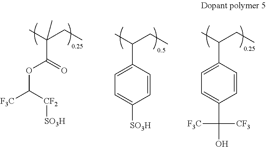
CC(CC)(C(=O)OC([F3C])[CF2][SO3H])C.CC(CC)C1=CC=C([SO3H])C=C1.CC(CC)C1=CC=C(C([F3C])([CF3])O)C=C1
